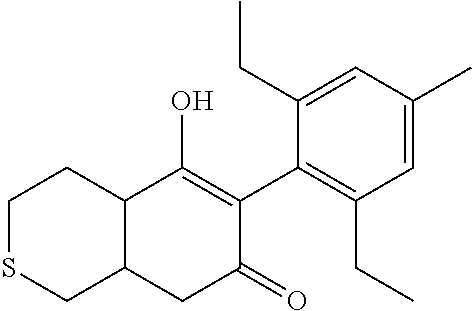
S1CC2CC(=O)C(C3=C(CC)C=C(C)C=C3CC)=C(O)C2CC1
